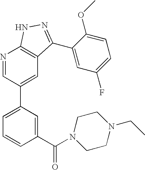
N1=CC(C2=CC=CC(C(=O)N3CCN(CC)CC3)=C2)=CC2=C1NN=C2C1=CC(F)=CC=C1OC
